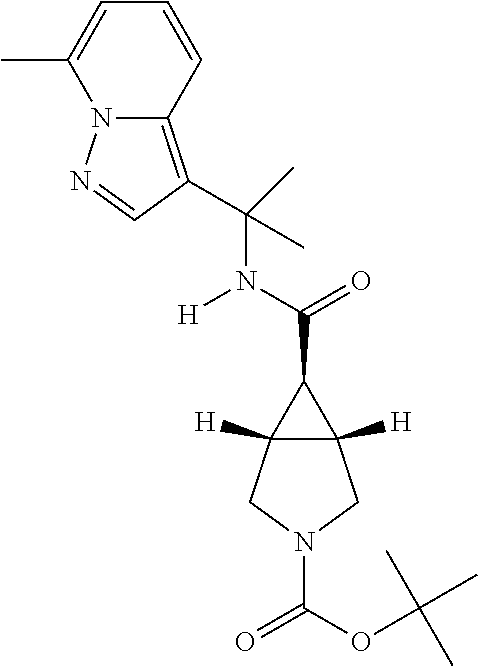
C(=O)(C1C2([H])C1([H])CN(C(=O)OC(C)(C)C)C2)N(C(C)(C)C1=C2N(N=C1)C(C)=CC=C2)[H]
